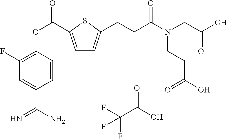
FC(C(O)=O)(F)F.C1=C(C(OC2=C(F)C=C(C(N)=N)C=C2)=O)SC(CCC(N(CC(O)=O)CCC(O)=O)=O)=C1
